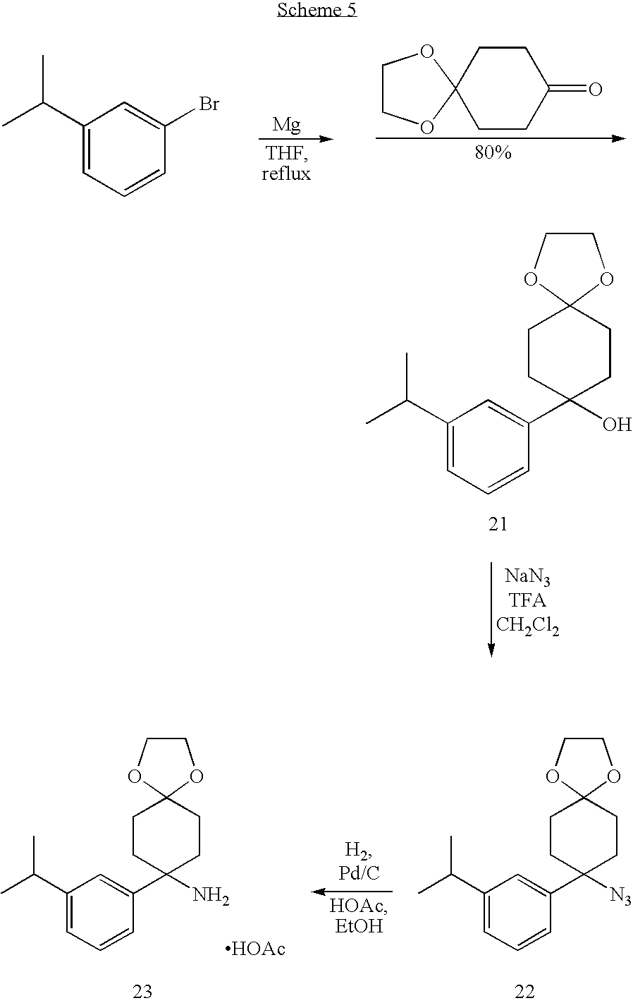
[Mg].C1CC2(CCC1=O)OCCO2.C1(C(C)C)=CC=CC(Br)=C1.C1(C(C)C)=CC=CC(C2(O)CCC3(CC2)OCCO3)=C1.C1(C(C)C)=CC=CC(C2(N)CCC3(CC2)OCCO3)=C1.[HOAc].C1(C(C)C)=CC=CC(C2([N3])CCC3(CC2)OCCO3)=C1
